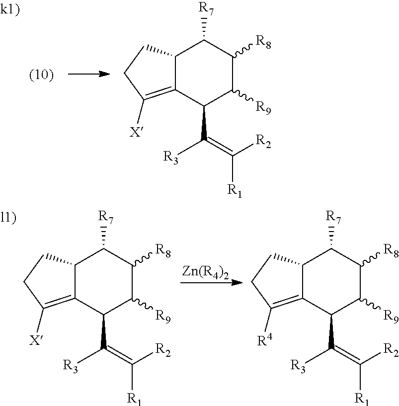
C12C(=C([X])CC1)C(C(=C([R2])[R1])[R3])C([R9])C([R8])C2[R7].[Zn(R4)2].C12C(=C([R4])CC1)C(C(=C([R2])[R1])[R3])C([R9])C([R8])C2[R7].C12C(=C([X])CC1)C(C(=C([R2])[R1])[R3])C([R9])C([R8])C2[R7]
